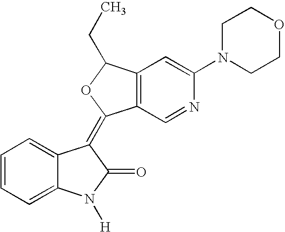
C1=CC=C2C(=C1)C(=C1C3=C(C=C(N4CCOCC4)N=C3)C(CC)O1)C(=O)N2[H]
